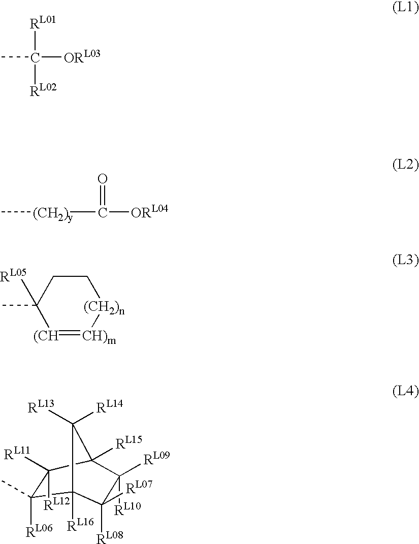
CC([RL01])([ORL03])[RL02].C[(CH2)y]C(=O)[ORL04].C1C(C)([RL05])[(CH]=[CH)m][(CH2)n]C1.C1([RL06])(C)C([RL12])([RL11])C2([RL15])C([RL09])([RL10])C([RL07])([RL08])C1([RL16])CC2([RL14])[RL13]
